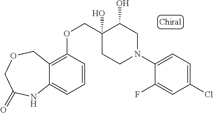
C1(N2CC(O)C(O)(COC3=C4C(=CC=C3)NC(=O)COC4)CC2)=CC=C(Cl)C=C1F
